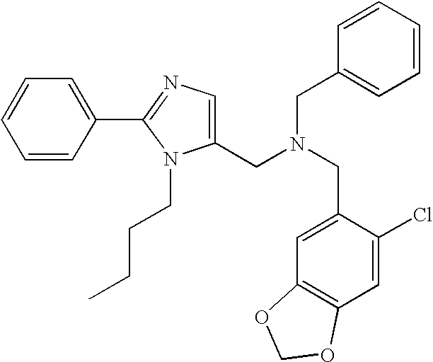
C1=CC(C2=NC=C(CN(CC3=CC4=C(C=C3Cl)OCO4)CC3=CC=CC=C3)N2CCCC)=CC=C1
